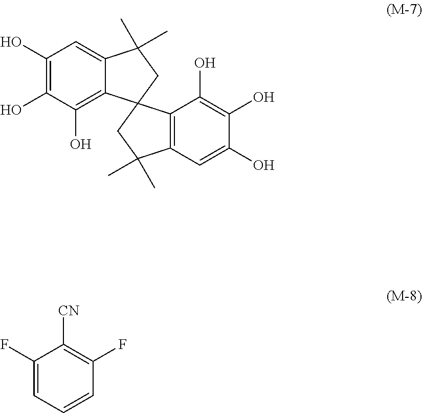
C1(O)=C(O)C(O)=C2C(=C1)C(C)(C)CC21C2=C(C(C)(C)C1)C=C(O)C(O)=C2O.C1(F)=CC=CC(F)=C1[CN]
